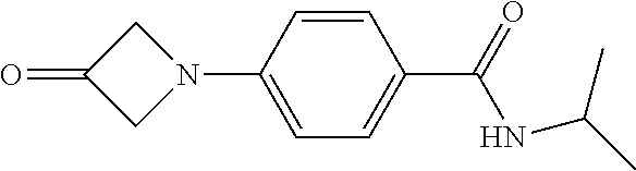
C1=C(C(=O)NC(C)C)C=CC(N2CC(=O)C2)=C1
